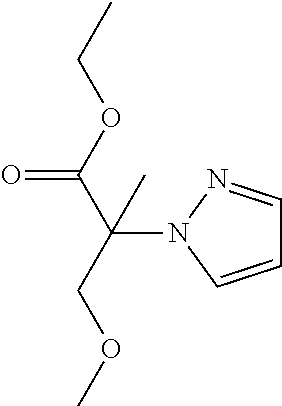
C1=CN(C(COC)(C(OCC)=O)C)N=C1
